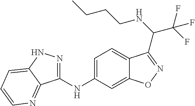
C1=C(NC2=NNC3=CC=CN=C23)C=C2C(=C1)C(C(C(F)(F)F)NCCCC)=NO2
